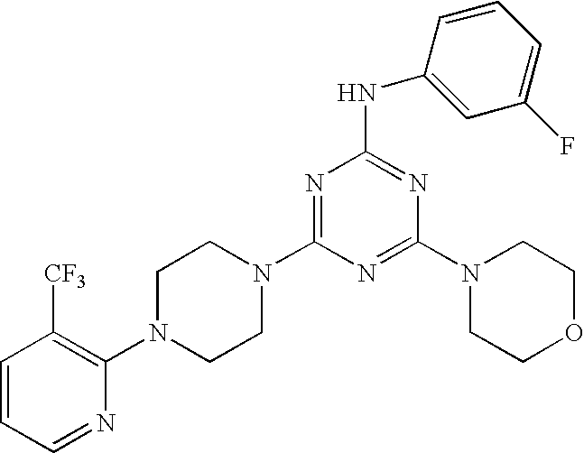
C1=CC=NC(N2CCN(C3=NC(NC4=CC(F)=CC=C4)=NC(N4CCOCC4)=N3)CC2)=C1[CF3]
